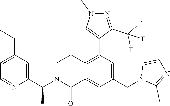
C1(CC)=CC=NC(C(N2C(=O)C3=CC(CN4C(C)=NC=C4)=CC(C4=CN(C)N=C4C(F)(F)F)=C3CC2)C)=C1
